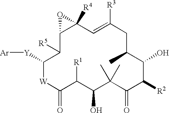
C1([Y][Ar])[W]C(=O)C([R1])C(O)C(C)(C)C(=O)C([R2])C(O)C(C)CC([R3])=CC2([R4])C(C1[R5])O2
